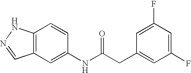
C12=C(C=C(NC(CC3=CC(F)=CC(F)=C3)=O)C=C1)C=NN2
